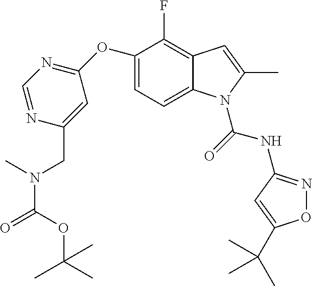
C1(OC2=NC=NC(CN(C(OC(C)(C)C)=O)C)=C2)=CC=C2C(=C1F)C=C(C)N2C(=O)NC1=NOC(C(C)(C)C)=C1
